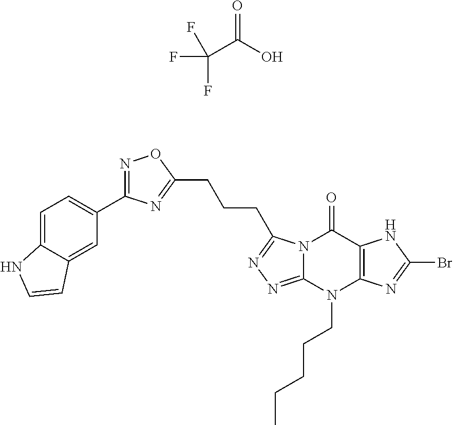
N1=C(C2=CC=C3C(=C2)C=CN3)N=C(CCCC2=NN=C3N2C(=O)C2=C(N3CCCCC)N=C(Br)N2)O1.C(C(O)=O)(F)(F)F
